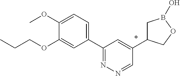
C1(C2=NN=CC(C3CB(O)OC3)=C2)=CC=C(OC)C(OCCC)=C1
